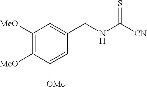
C1([MeO])=C([MeO])C([OMe])=CC(CNC([CN])=S)=C1
